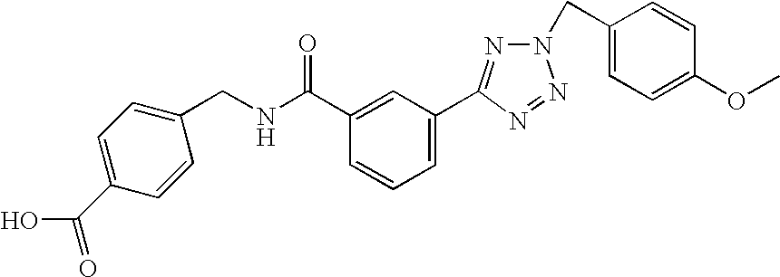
C1(C(NCC2=CC=C(C(=O)O)C=C2)=O)=CC(C2=NN(CC3=CC=C(OC)C=C3)N=N2)=CC=C1
